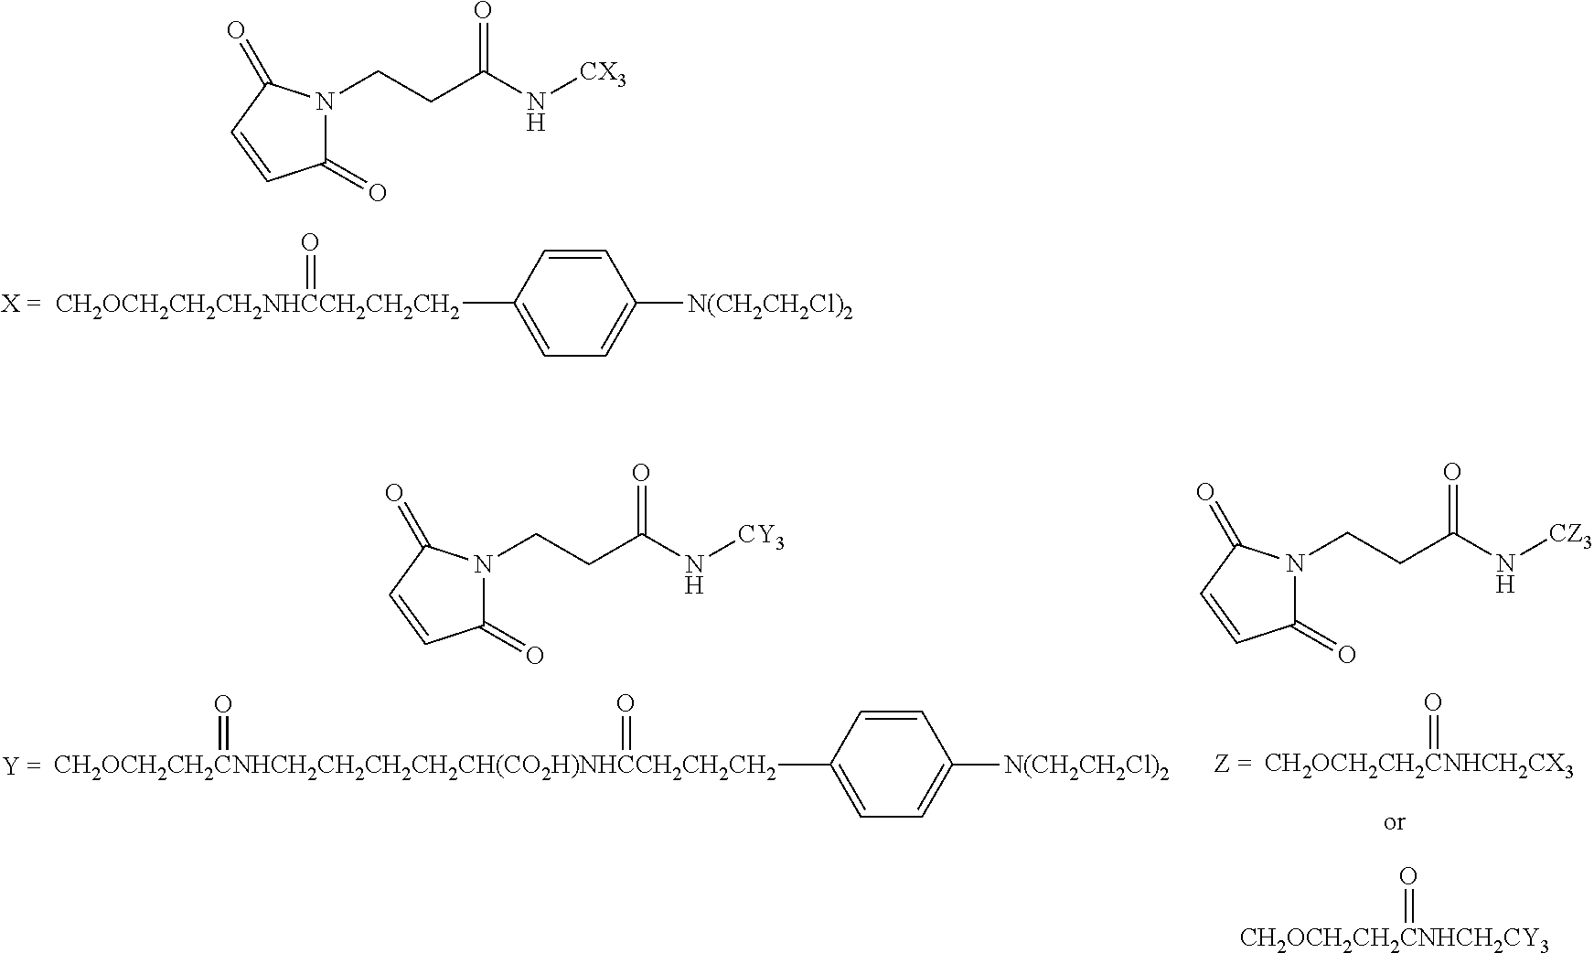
C1=CC([CH2OCH2CH2CH2NHCCH2CH2CH2]=O)=CC=C1[N(CH2CH2Cl)2].C1(=O)N(CCC(N[CX3])=O)C(=O)C=C1.C1=CC([CH2OCH2CH2CNHCH2CH2CH2CH2CH(CO2H)NHCCH2CH2CH2](=O)=O)=CC=C1[N(CH2CH2Cl)2].[CH2OCH2CH2CNHCH2CX3]=O.[CH2OCH2CH2CNHCH2CY3]=O.C1(=O)N(CCC(N[CZ3])=O)C(=O)C=C1.C1(=O)N(CCC(N[CY3])=O)C(=O)C=C1
